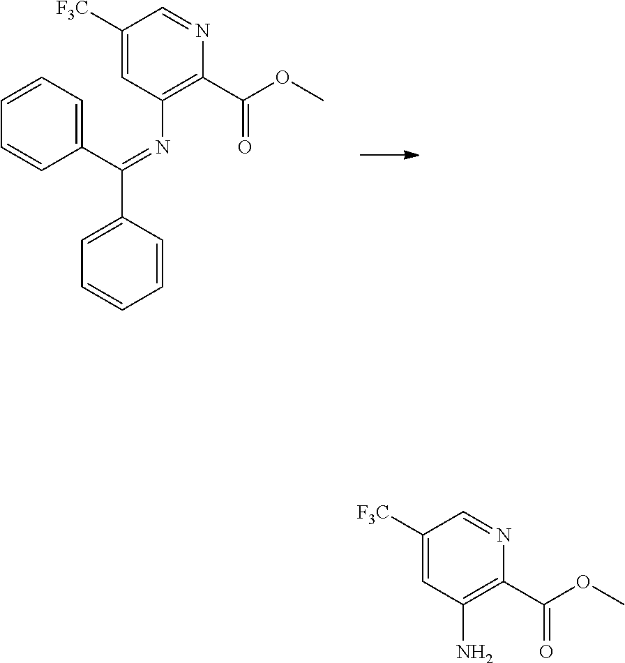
C(C1=C(N)C=C([F3C])C=N1)(=O)OC.C(C1=C(N=C(C2=CC=CC=C2)C2=CC=CC=C2)C=C([F3C])C=N1)(=O)OC
